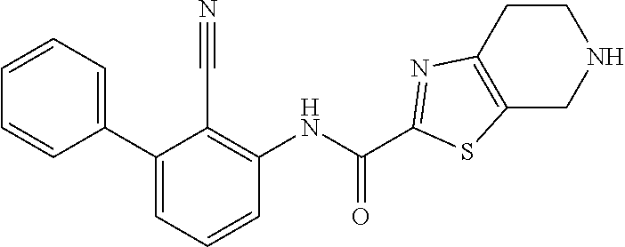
C1=CC=C(C2=CC=CC(NC(C3=NC4=C(S3)CNCC4)=O)=C2C#N)C=C1
